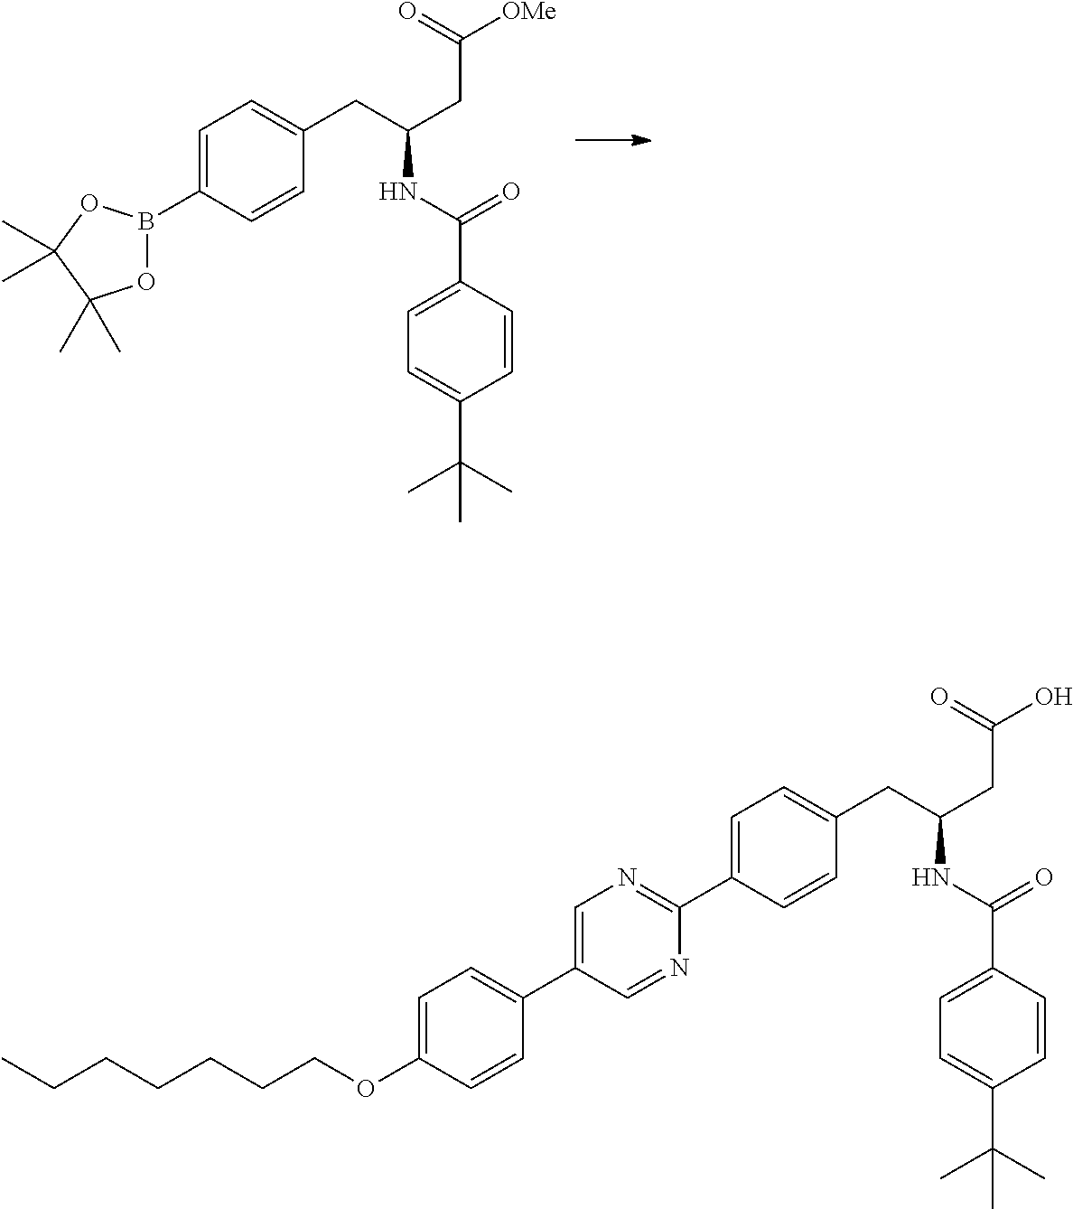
C1=C(B2OC(C)(C)C(C)(C)O2)C=CC(CC(CC([OMe])=O)NC(=O)C2=CC=C(C(C)(C)C)C=C2)=C1.C1=C(C2=NC=C(C3=CC=C(OCCCCCCC)C=C3)C=N2)C=CC(CC(CC(O)=O)NC(=O)C2=CC=C(C(C)(C)C)C=C2)=C1
